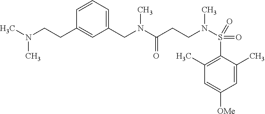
C1=C(C)C(S(=O)(=O)N(CCC(N(CC2=CC=CC(CCN(C)C)=C2)C)=O)C)=C(C)C=C1[OMe]
